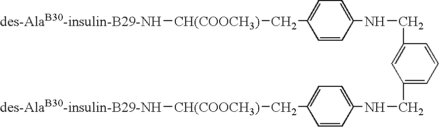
C1=CC(NCC2=CC(CNC3=CC=C(C[CH(COOCH3)][des-AlaB30-insulin-B29-NH])C=C3)=CC=C2)=CC=C1C[CH(COOCH3)][des-AlaB30-insulin-B29-NH]
